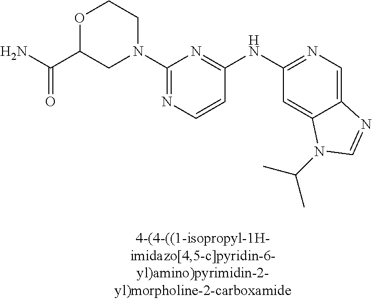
C1=CC(NC2=NC=C3C(=C2)N(C(C)C)C=N3)=NC(N2CCOC(C(N)=O)C2)=N1
